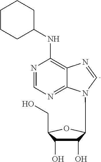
C1(O)C(O)C(CO)OC1N1C2=NC=NC(NC3CCCCC3)=C2N=C1
